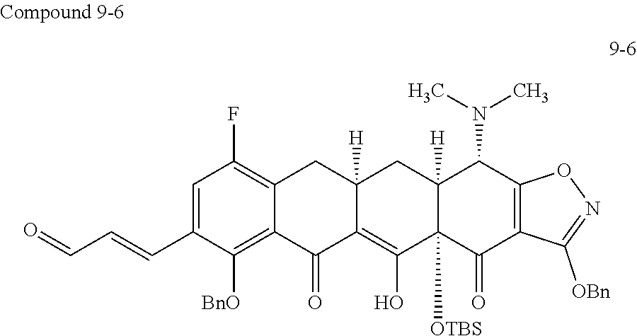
C1=C(C=CC=O)C([BnO])=C2C(=C1F)CC1([H])C(=C(O)C3([OTBS])C([H])(C1)C(N(C)C)C1=C(C3=O)C([OBn])=NO1)C2=O
